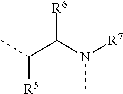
CC(C(N([R7])C)[R6])[R5]
